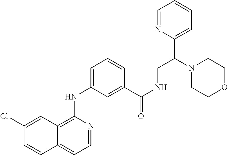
C1(Cl)=CC2=C(NC3=CC=CC(C(NCC(N4CCOCC4)C4=CC=CC=N4)=O)=C3)N=CC=C2C=C1
